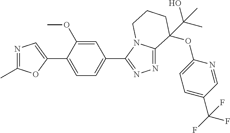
N1=C(C)OC(C2=CC=C(C3=NN=C4N3CCCC4(OC3=CC=C(C(F)(F)F)C=N3)C(O)(C)C)C=C2OC)=C1
